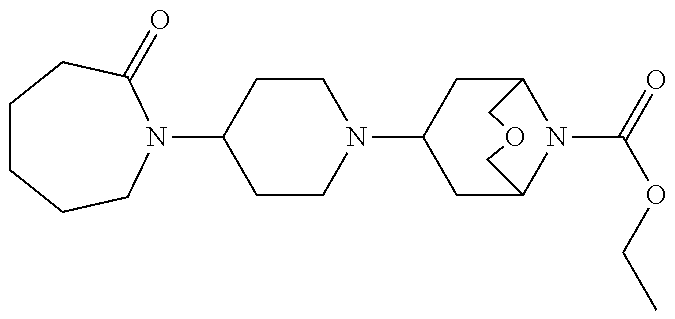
C1CN(C2CC3N(C(=O)OCC)C(C2)COC3)CCC1N1CCCCCC1=O
